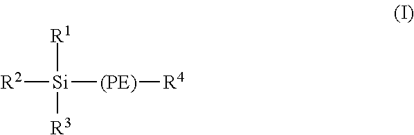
[R2][Si]([R1])([R3])[(PE)][R4]
